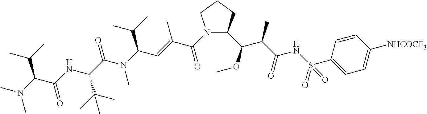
C(N(C(C=C(C(=O)N1C(C(OC)C(C(NS(=O)(C2=CC=C([NHCOCF3])C=C2)=O)=O)C)CCC1)C)C(C)C)C)(=O)C(C(C)(C)C)NC(=O)C(C(C)C)N(C)C
